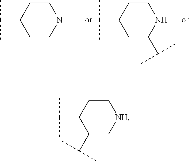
C1C(C(C)C)CCN(C(C)C)C1.C1C(C(C)C)CC(C(C)C)NC1.C1C(C(C)C)C(C(C)C)C[NH]C1
